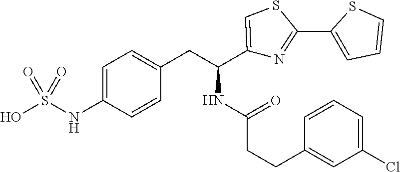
C1=C(NS(O)(=O)=O)C=CC(CC(C2=CSC(C3=CC=CS3)=N2)NC(=O)CCC2=CC(Cl)=CC=C2)=C1
